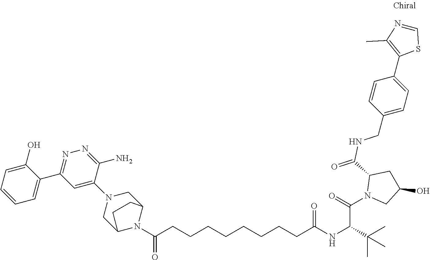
N1(C(CCCCCCCCC(NC(C(N2CC(O)CC2C(=O)NCC2=CC=C(C3=C(C)N=CS3)C=C2)=O)C(C)(C)C)=O)=O)C2CN(C3=CC(C4=CC=CC=C4O)=NN=C3N)CC1CC2
